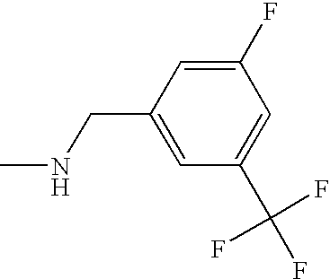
C1(CNC)=CC(C(F)(F)F)=CC(F)=C1
